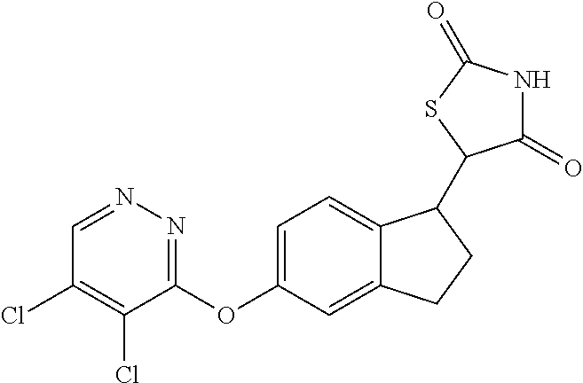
C1=NN=C(OC2=CC=C3C(=C2)CCC3C2C(=O)NC(=O)S2)C(Cl)=C1Cl
